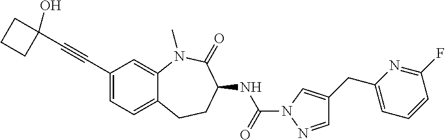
C1(C#CC2(O)CCC2)=CC=C2C(=C1)N(C)C(=O)C(NC(N1N=CC(CC3=CC=CC(F)=N3)=C1)=O)CC2
